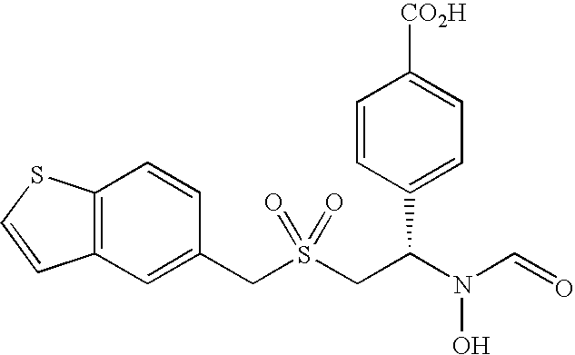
C(S(CC(N(C=O)O)C1=CC=C([CO2H])C=C1)(=O)=O)C1=CC2=C(C=C1)SC=C2
